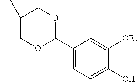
C1(C2OCC(C)(C)CO2)=CC=C(O)C([OEt])=C1
